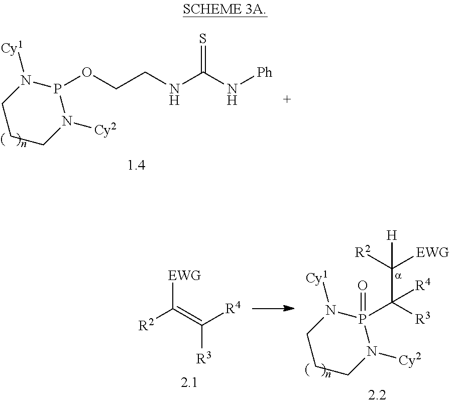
[Cy1]N1CCCN([Cy2])P1OCCNC(=S)N[Ph].[Cy1]N1CCCN([Cy2])P1(C([R3])(C([EWG])([R2])[H])[R4])=O.[EWG]C([R2])=C([R3])[R4]
